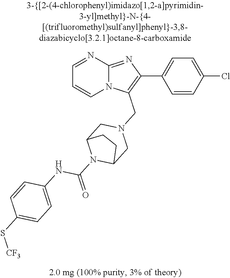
C1=CC(Cl)=CC=C1C1=C(CN2CC3N(C(=O)NC4=CC=C(S[CF3])C=C4)C(C2)CC3)N2C(=N1)N=CC=C2
